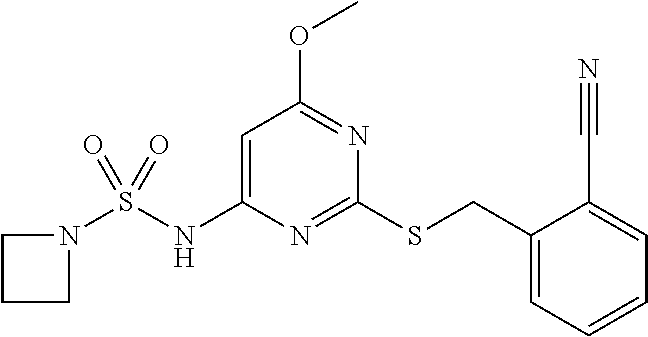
C1(SCC2=CC=CC=C2C#N)=NC(NS(N2CCC2)(=O)=O)=CC(OC)=N1
